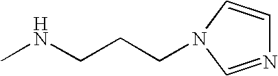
CNCCCN1C=CN=C1
